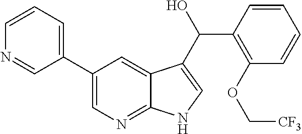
C1(C2=CC=CN=C2)=CN=C2C(=C1)C(C(O)C1=C(OC[CF3])C=CC=C1)=CN2
